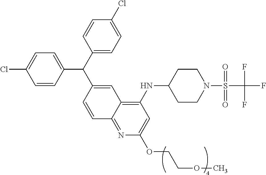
C1=CC(C(C2=CC=C(Cl)C=C2)C2=CC3=C(NC4CCN(S(=O)(=O)C(F)(F)F)CC4)C=C(OCCOC)N=C3C=C2)=CC=C1Cl
